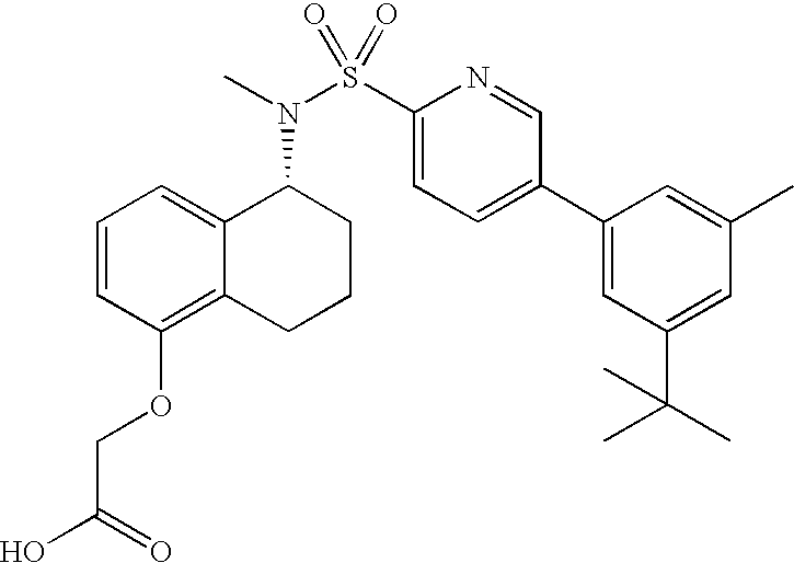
C1=CC(OCC(O)=O)=C2C(=C1)C(N(C)S(C1=CC=C(C3=CC(C(C)(C)C)=CC(C)=C3)C=N1)(=O)=O)CCC2
